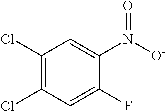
C1([N+](=O)[O-])=CC(Cl)=C(Cl)C=C1F
